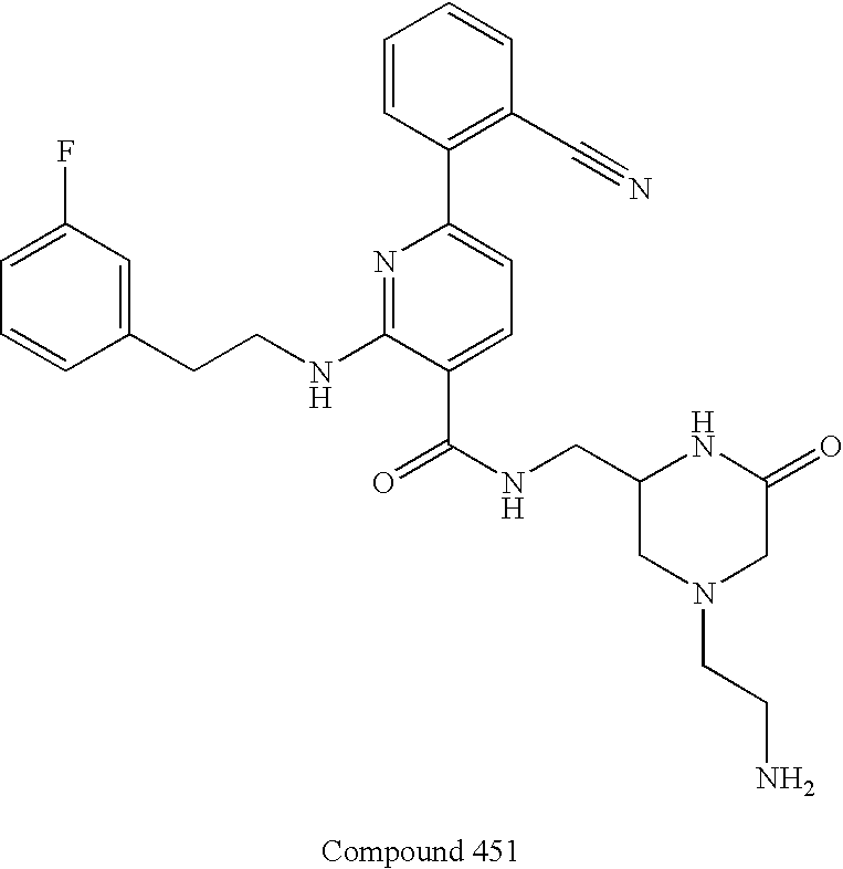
C1=CC(CCNC2=NC(C3=C(C#N)C=CC=C3)=CC=C2C(NCC2CN(CCN)CC(=O)N2)=O)=CC(F)=C1
